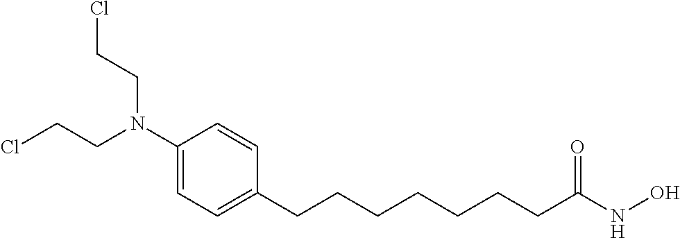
C1(CCCCCCCC(NO)=O)=CC=C(N(CCCl)CCCl)C=C1
